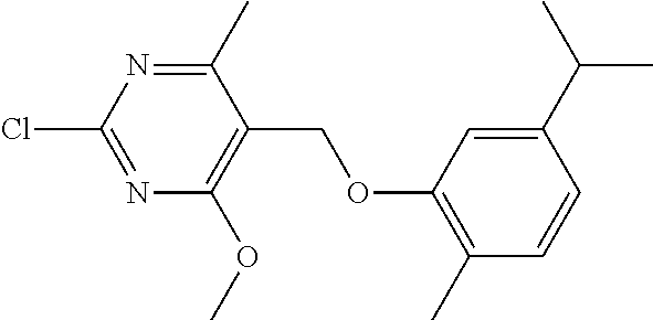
C1(Cl)=NC(OC)=C(COC2=C(C)C=CC(C(C)C)=C2)C(C)=N1
